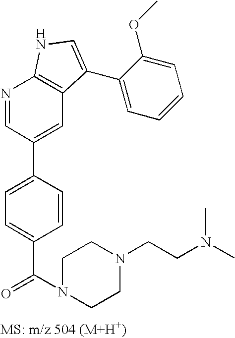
N1=CC(C2=CC=C(C(N3CCN(CCN(C)C)CC3)=O)C=C2)=CC2=C1NC=C2C1=CC=CC=C1OC
